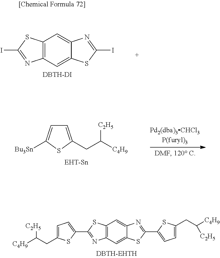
C12=C(C=C3C(=C1)N=C(C1=CC=C(CC([C4H9])[C2H5])S1)S3)N=C(C1=CC=C(CC([C2H5])[C4H9])S1)S2.C1=C(CC([C4H9])[C2H5])SC([Bu3Sn])=C1.C12=C(C=C3C(=C1)N=C(I)S3)N=C(I)S2.[DBTH-DI]
